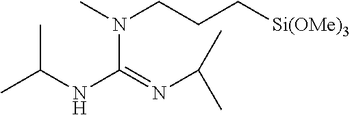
N(C(=NC(C)C)NC(C)C)(CCC[Si(OMe)3])C
